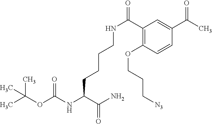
CC(OC(NC(C(N)=O)CCCCNC(=O)C1=C(OCCC[N3])C=CC(C(C)=O)=C1)=O)(C)C
